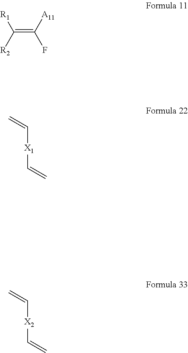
C(=C([A11])F)([R1])[R2].[X1](C=C)C=C.[X2](C=C)C=C
